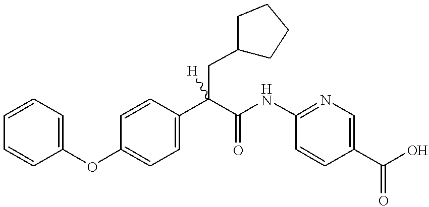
C1=C(C(C(=O)NC2=NC=C(C(=O)O)C=C2)(CC2CCCC2)[H])C=CC(OC2=CC=CC=C2)=C1
